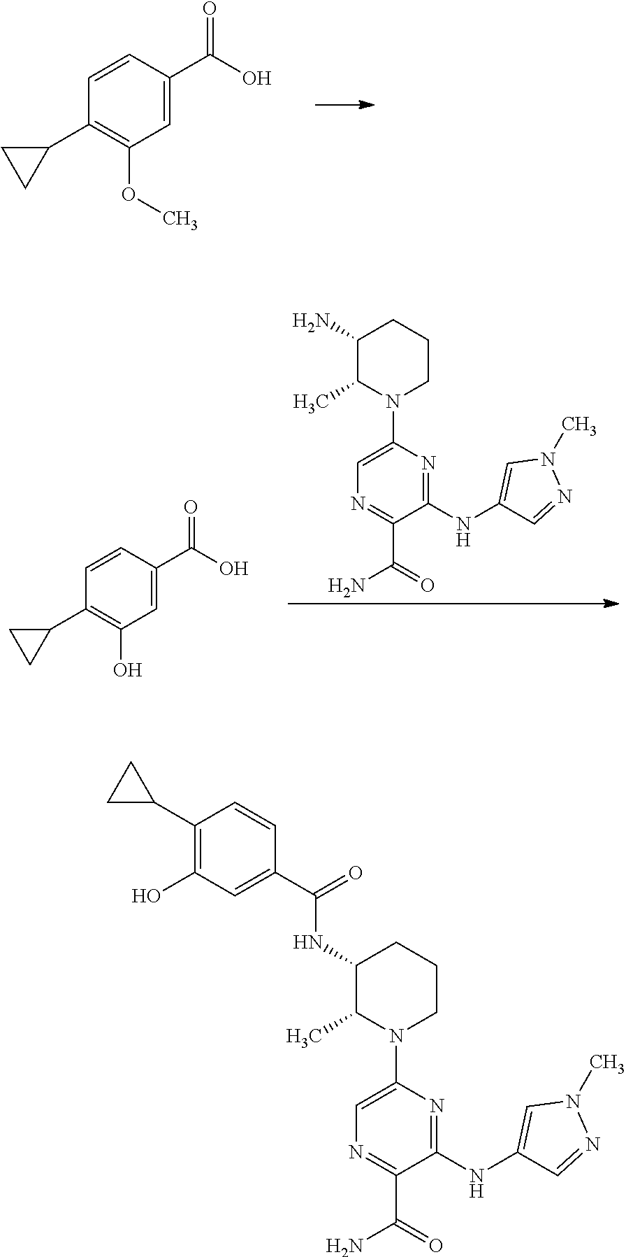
C1(C2CC2)=C(OC)C=C(C(O)=O)C=C1.C1(C2CC2)=C(O)C=C(C(O)=O)C=C1.N1=C(C(N)=O)C(NC2=CN(C)N=C2)=NC(N2CCCC(N)C2C)=C1.N1=C(C(N)=O)C(NC2=CN(C)N=C2)=NC(N2CCCC(NC(=O)C3=CC(O)=C(C4CC4)C=C3)C2C)=C1
